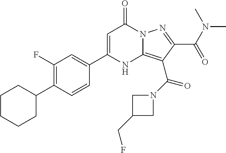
C1CCCC(C2=C(F)C=C(C3=CC(=O)N4C(=C(C(N5CC(CF)C5)=O)C(C(N(C)C)=O)=N4)N3)C=C2)C1
